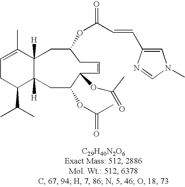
C1=C(C)C2([H])C([H])(C(C(C)C)C1)CC(OC(=O)C)C(OC(=O)C)C=CCC(OC(=O)C=CC1=CN(C)C=N1)C2
